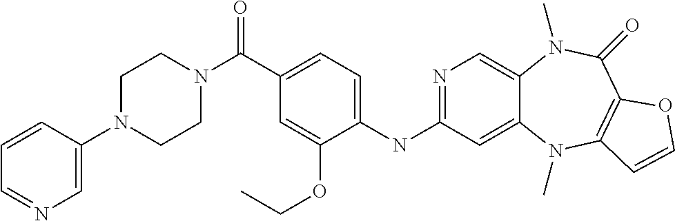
N1=C(NC2=CC=C(C(=O)N3CCN(C4=CN=CC=C4)CC3)C=C2OCC)C=C2C(=C1)N(C)C(=O)C1=C(N2C)C=CO1
